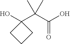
OC1(C(C(O)=O)(C)C)CCC1
